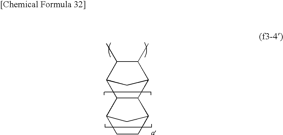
C1(C)C(C)C2CC1C1C2C2CCC1C2
